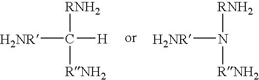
[H2NR]C([RNH2])([RNH2])[H].[H2NR]N([RNH2])[RNH2]
